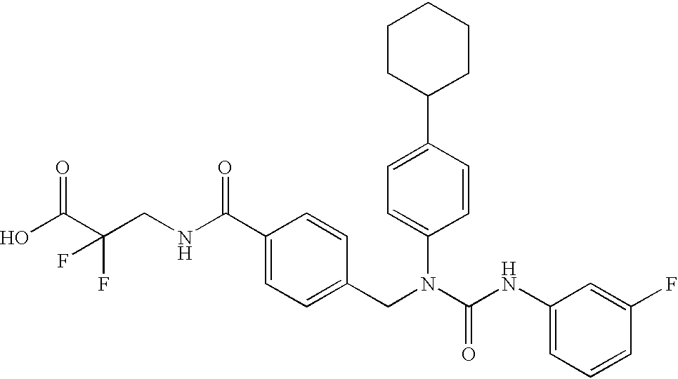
OC(C(CNC(C1=CC=C(CN(C(NC2=CC=CC(F)=C2)=O)C2=CC=C(C3CCCCC3)C=C2)C=C1)=O)(F)F)=O
